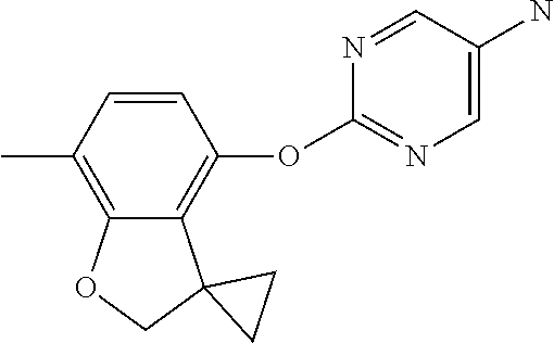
CC1=C2C(=C(OC3=NC=C(N)C=N3)C=C1)C1(CO2)CC1
